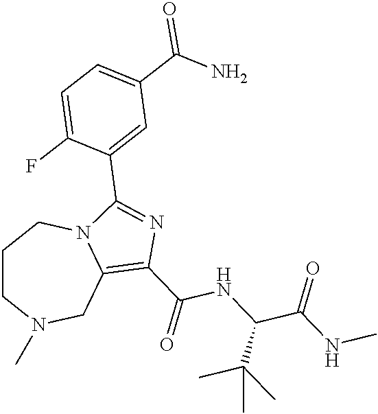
C1CN(C)CC2=C(C(=O)NC(C(NC)=O)C(C)(C)C)N=C(C3=CC(C(N)=O)=CC=C3F)N2C1
